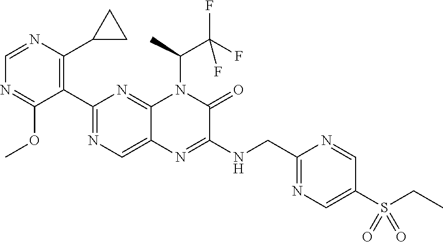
C1=NC(C2CC2)=C(C2=NC=C3C(=N2)N(C(C)C(F)(F)F)C(=O)C(NCC2=NC=C(S(CC)(=O)=O)C=N2)=N3)C(OC)=N1
